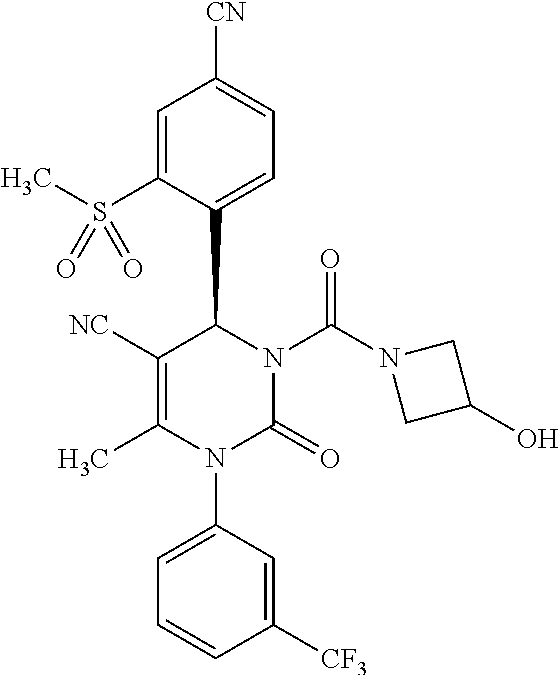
C1([NC])=C(C)N(C2=CC=CC([CF3])=C2)C(=O)N(C(N2CC(O)C2)=O)C1C1=CC=C([CN])C=C1S(C)(=O)=O
